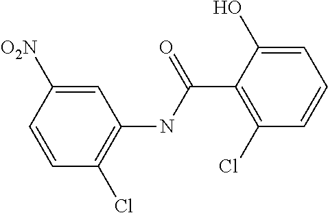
C1=CC([O2N])=CC(NC(C2=C(Cl)C=CC=C2O)=O)=C1Cl
